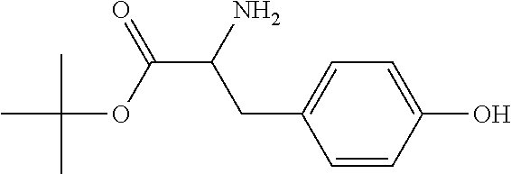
C1=CC(O)=CC=C1CC(C(OC(C)(C)C)=O)N
